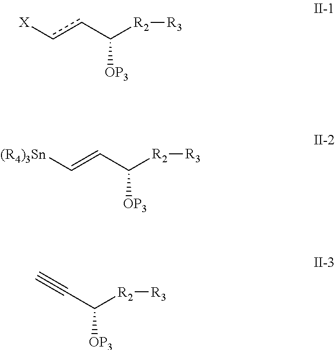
[X]ccC([R2][R3])[OP3].[(R4)3Sn]C=CC([R2][R3])[OP3].C(C([R2][R3])[OP3])#C
